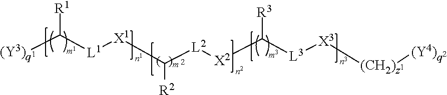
[(Y3)q]C([L1][X1]C([L2][X2]C([L3][X3][(CH2)z][(Y4)q])[R3])[R2])[R1]
